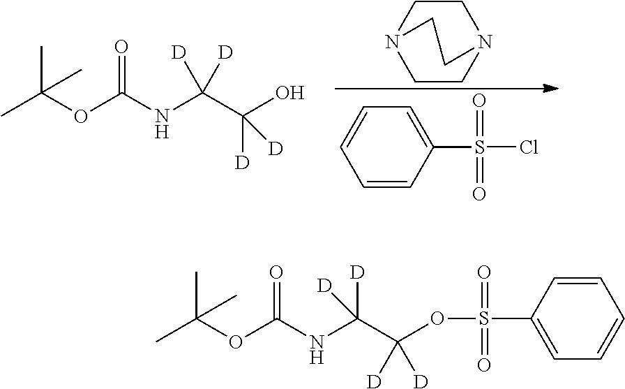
N(C(C(O)([D])[D])([D])[D])C(OC(C)(C)C)=O.C1CN2CCN1CC2.C1=CC(S(Cl)(=O)=O)=CC=C1.N(C(C(OS(C1=CC=CC=C1)(=O)=O)([D])[D])([D])[D])C(OC(C)(C)C)=O
